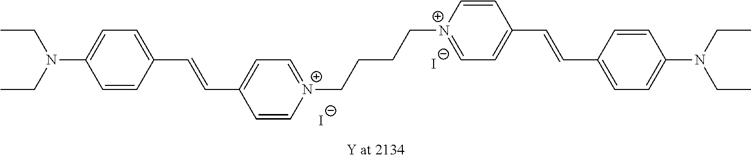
N(C1=CC=C(C=CC2=CC=[N+](CCCC[N+]3=CC=C(C=CC4=CC=C(N(CC)CC)C=C4)C=C3)C=C2)C=C1)(CC)CC.[I-].[I-]
